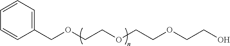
O(CCOCCOCCO)CC1=CC=CC=C1
